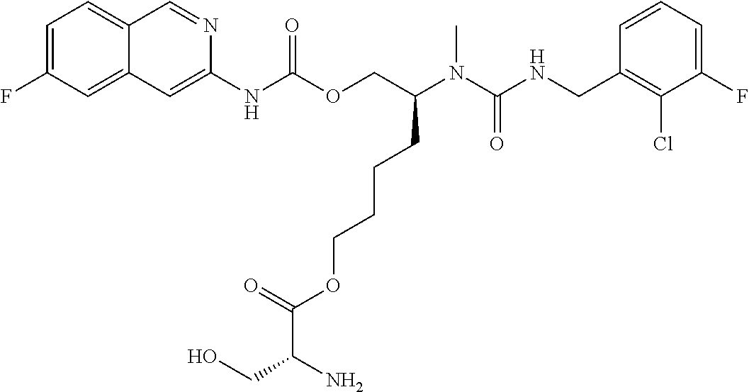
C1=CC(CNC(N(C(COC(NC2=CC3=CC(F)=CC=C3C=N2)=O)CCCCOC(C(CO)N)=O)C)=O)=C(Cl)C(F)=C1
